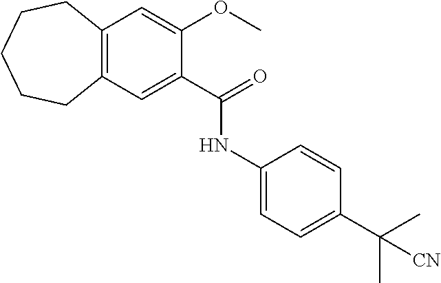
C12=C(C=C(C(=O)NC3=CC=C(C(C)(C)[CN])C=C3)C(OC)=C1)CCCCC2
